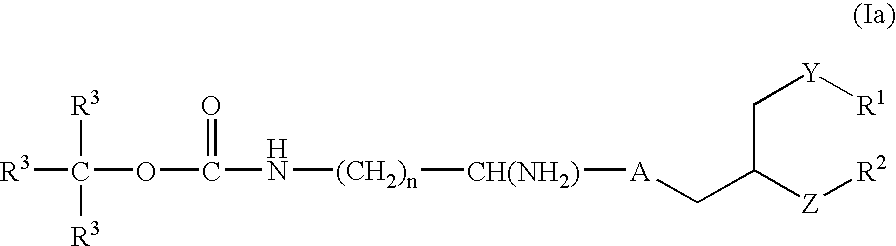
C(C([Z][R2])C[A][CH(NH2)][(CH2)n]NC(OC([R3])([R3])[R3])=O)[Y][R1]
